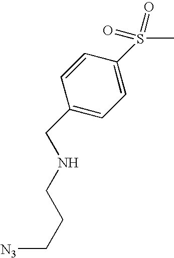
C1=CC(CNCCC[N3])=CC=C1S(C)(=O)=O
